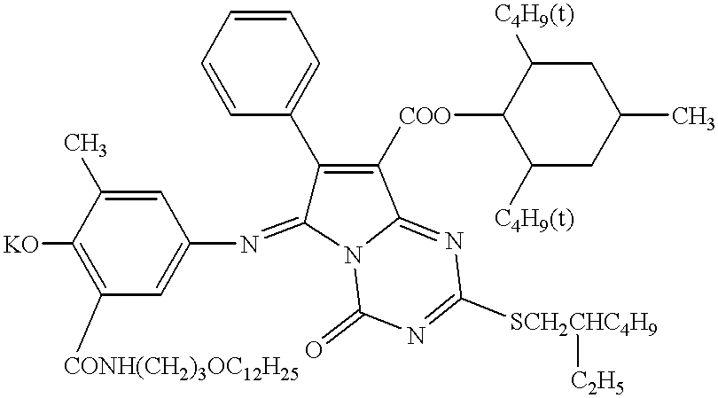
C1=C(C)C([KO])=C([CONH(CH2)3OC12H25])C=C1N=C1C(C2=CC=CC=C2)=C([COO]C2C([C4H9(t)])CC(C)CC2[C4H9(t)])C2=NC([SCH2CHC4H9][C2H5])=NC(=O)N12
